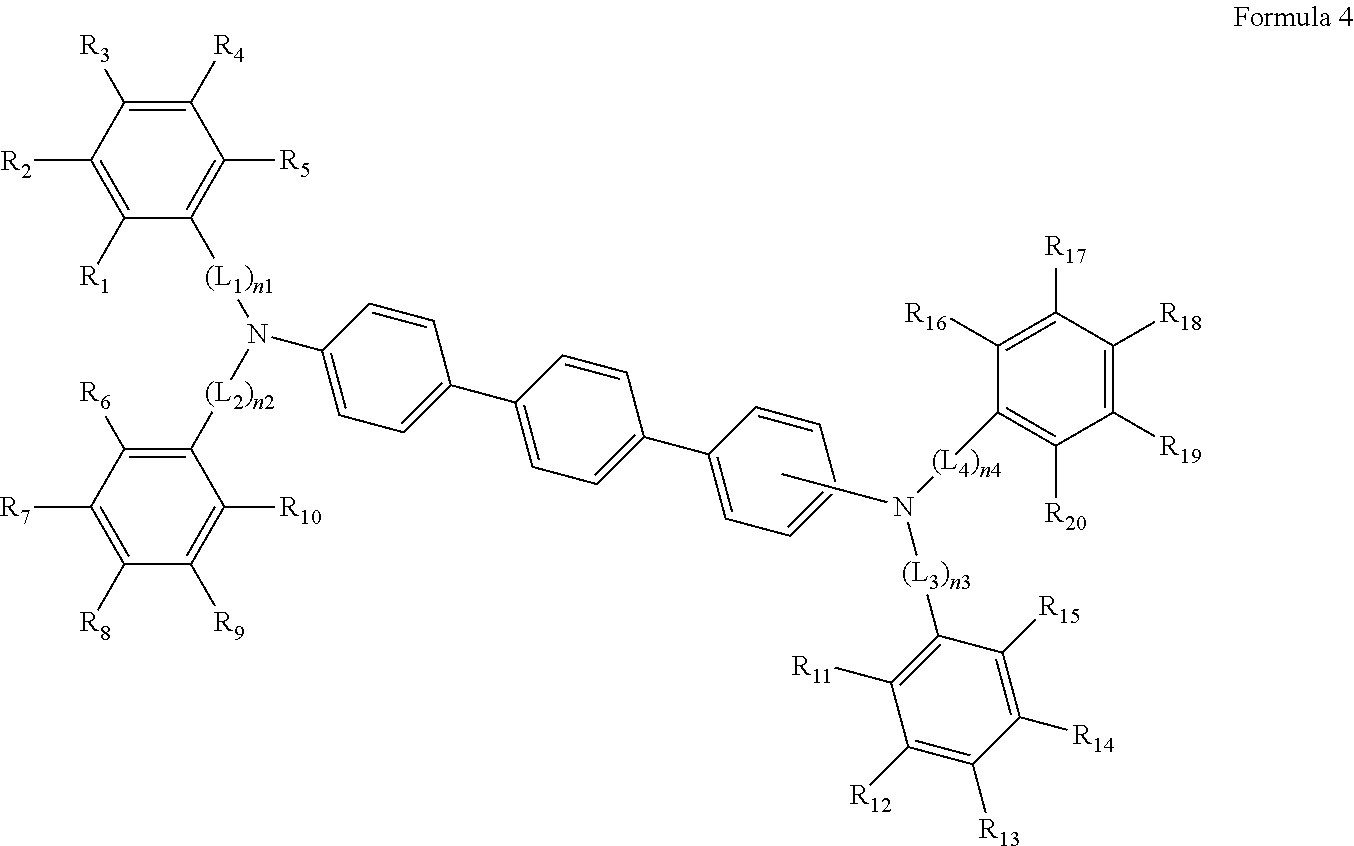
CN([(L4)n4]C1=C([R20])C([R19])=C([R18])C([R17])=C1[R16])[(L3)n3]C1=C([R11])C([R12])=C([R13])C([R14])=C1[R15].C1([R4])=C([R3])C([R2])=C([R1])C([(L1)n1]N(C2=CC=C(C3=CC=C(C4=CC=CC=C4)C=C3)C=C2)[(L2)n2]C2=C([R6])C([R7])=C([R8])C([R9])=C2[R10])=C1[R5]
